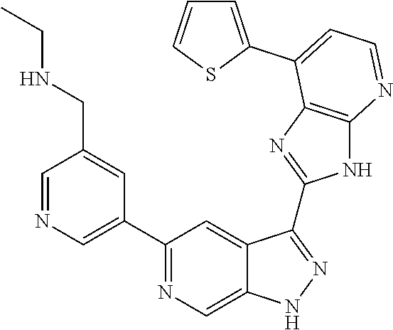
C1=NC=C(C2=NC=C3C(=C2)C(C2=NC4=C(N2)N=CC=C4C2=CC=CS2)=NN3)C=C1CNCC
